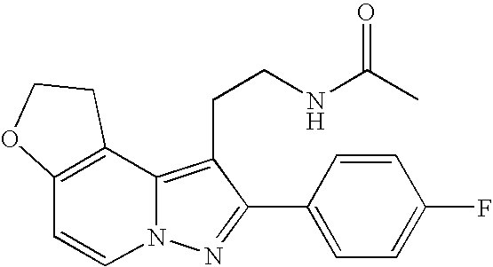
C12=C(C3=C(CCNC(C)=O)C(C4=CC=C(F)C=C4)=NN3C=C1)CCO2
